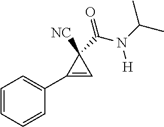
C1=CC=CC(C2=CC2([NC])C(=O)N([H])C(C)C)=C1
